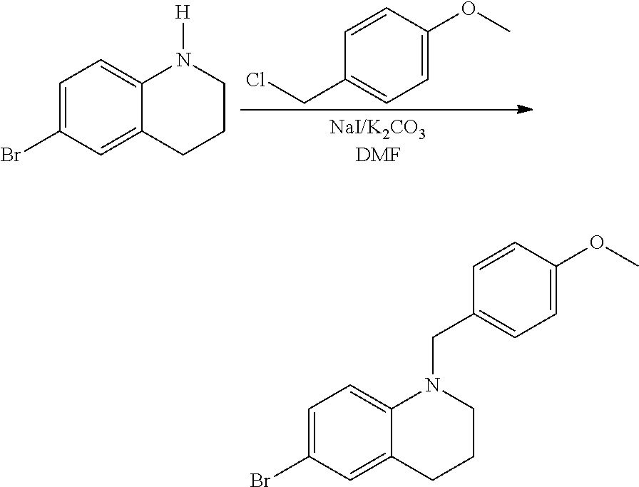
C1=CC(OC)=CC=C1CCl.C1=C(Br)C=C2C(=C1)N([H])CCC2.C1=C(Br)C=C2C(=C1)N(CC1=CC=C(OC)C=C1)CCC2
